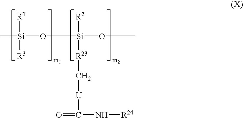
C[Si]([R1])([R3])O[Si](OC)([R2])[R23]C[U]C(=O)N[R24]
